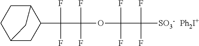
C12CC(C(C(OC(C([SO3-])(F)F)(F)F)(F)F)(F)F)C(CC1)C2.[Ph2I+]
